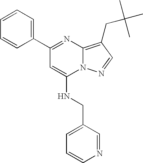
C1(C2=CC=CC=C2)=NC2=C(CC(C)(C)C)C=NN2C(NCC2=CC=CN=C2)=C1
